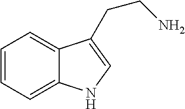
C1=CC=C2C(=C1)C(CCN)=CN2
